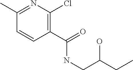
C1(C)=NC(Cl)=C(C(=O)NCC(O)CC)C=C1
